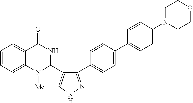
C1=CC=C2C(=C1)C(=O)NC(C1=CNN=C1C1=CC=C(C3=CC=C(N4CCOCC4)C=C3)C=C1)N2[Me]
